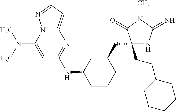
C1(CCC2CCCCC2)(CC2CC(NC3=NC4=CC=NN4C(N(C)C)=C3)CCC2)NC(=N)N(C)C1=O
